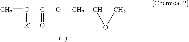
C=C(C(OCC1CO1)=O)[R]
